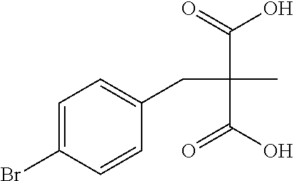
C1=C(Br)C=CC(CC(C(=O)O)(C)C(O)=O)=C1
